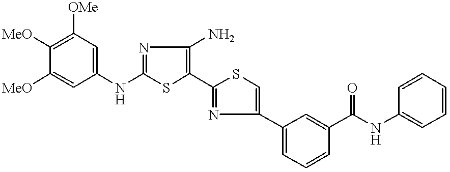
C1(NC2=NC(N)=C(C3=NC(C4=CC=CC(C(NC5=CC=CC=C5)=O)=C4)=CS3)S2)=CC([OMe])=C([MeO])C([MeO])=C1
